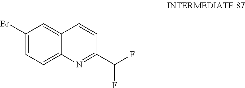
C1(Br)=CC=C2C(=C1)C=CC(C(F)F)=N2
